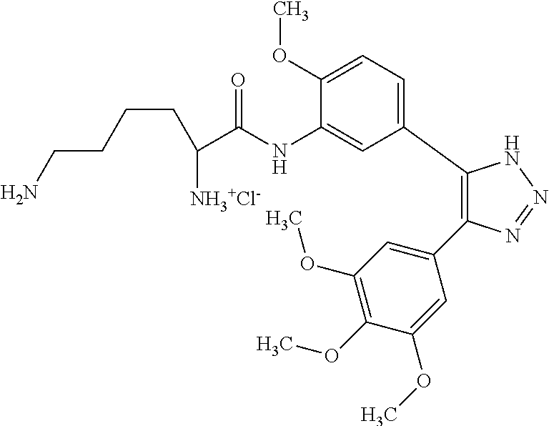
C1(C2=CC=C(OC)C(NC(C(CCCCN)[NH3+Cl-])=O)=C2)=C(C2=CC(OC)=C(OC)C(OC)=C2)N=NN1
